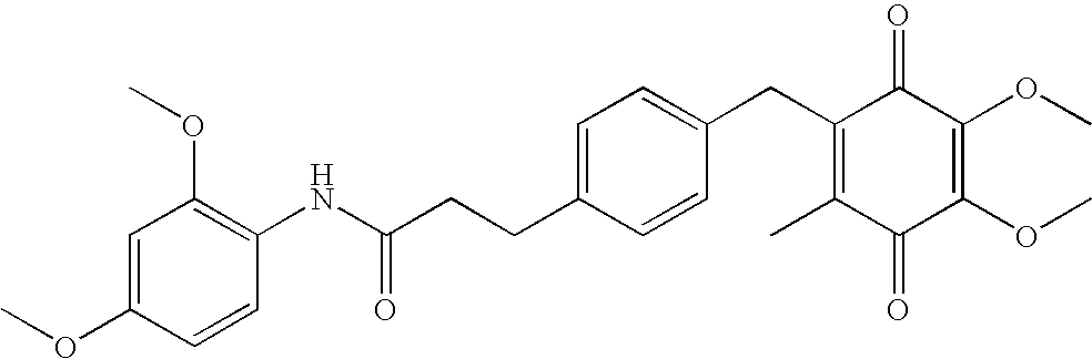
C1(=O)C(C)=C(CC2=CC=C(CCC(=O)NC3=C(OC)C=C(OC)C=C3)C=C2)C(=O)C(OC)=C1OC
